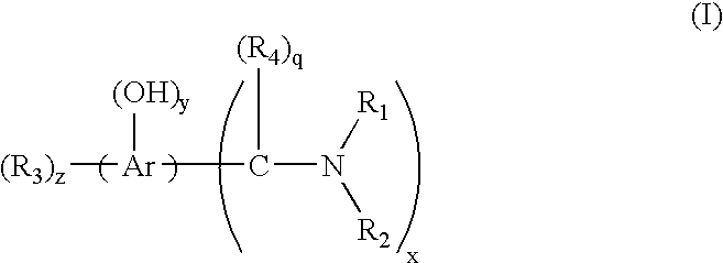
[(R3)z][Ar]([(OH)y])C(N([R1])[R2])[(R4)q]
